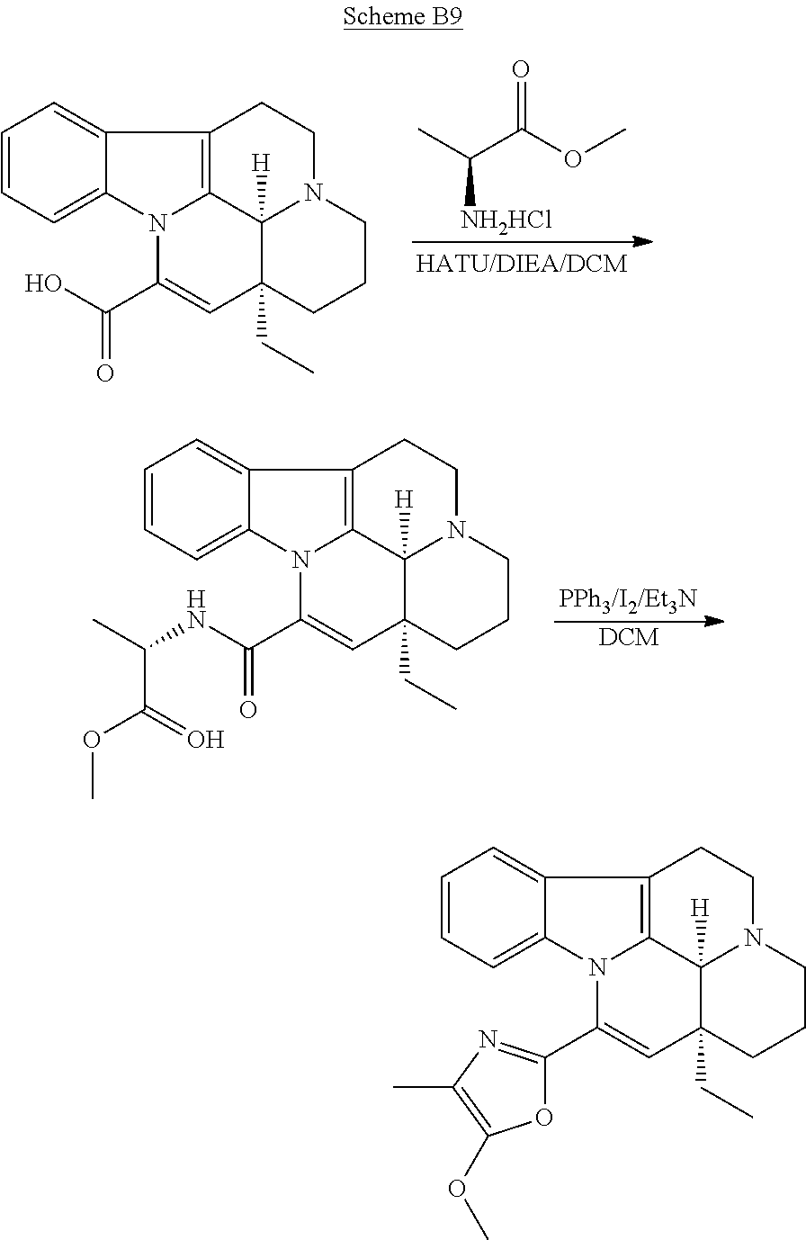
C1=CC=C2C(=C1)C1=C3N2C(C(O)=O)=CC2(CC)C3([H])N(CC1)CCC2.O=C(OC)C(C)[NH2HCl].C1=CC=C2C(=C1)C1=C3N2C(C(NC(C)C(=O)OC)=O)=CC2(CC)C3([H])N(CC1)CCC2.[DCM].C1=CC=C2C(=C1)C1=C3N2C(C2=NC(C)=C(OC)O2)=CC2(CC)C3([H])N(CC1)CCC2
